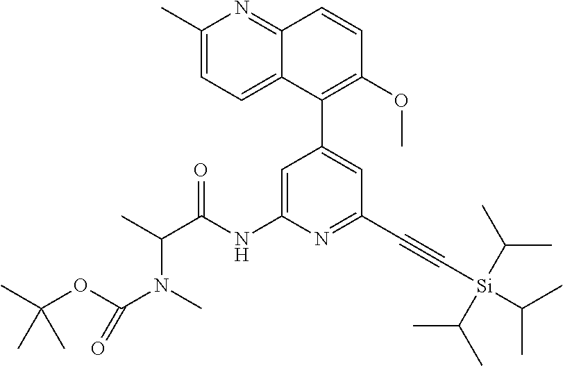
C1(C)=CC=C2C(=N1)C=CC(OC)=C2C1=CC(C#C[Si](C(C)C)(C(C)C)C(C)C)=NC(NC(C(C)N(C)C(OC(C)(C)C)=O)=O)=C1
